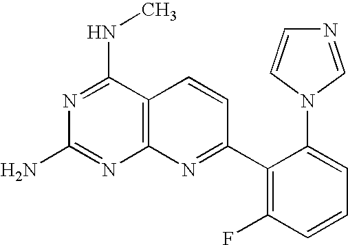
N1=C(NC)C2=C(N=C1N)N=C(C1=C(F)C=CC=C1N1C=CN=C1)C=C2
